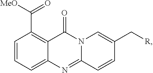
C1=CC=C2C(=C1C(=O)[MeO])C(=O)N1C(=N2)C=CC(C[R])=C1
